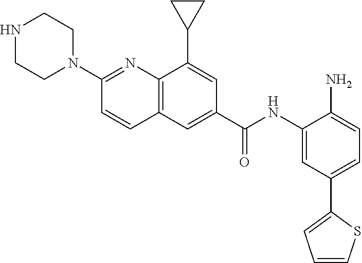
C12=C(C=C(C(NC3=CC(C4=CC=CS4)=CC=C3N)=O)C=C1C1CC1)C=CC(N1CCNCC1)=N2
